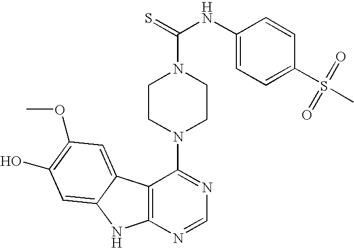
C12=C(N=CN=C1N1CCN(C(=S)NC3=CC=C(S(=O)(=O)C)C=C3)CC1)NC1=CC(O)=C(OC)C=C21
